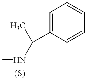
C1=C(C(C)NC)C=CC=C1
